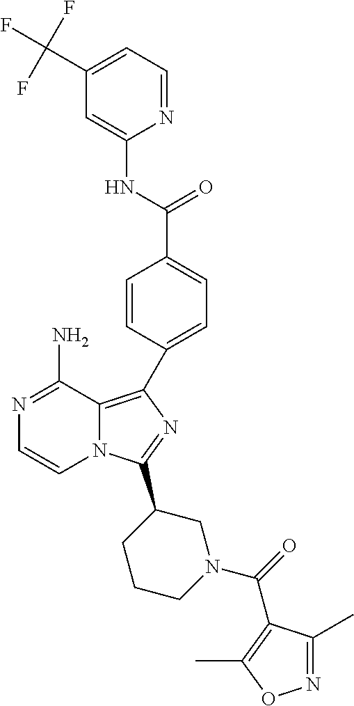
N1=C(N)C2=C(C3=CC=C(C(NC4=CC(C(F)(F)F)=CC=N4)=O)C=C3)N=C(C3CCCN(C(=O)C4=C(C)ON=C4C)C3)N2C=C1
